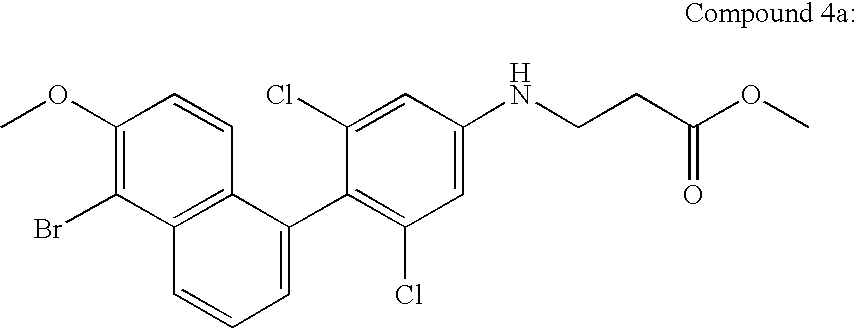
C1(OC)=C(Br)C2=C(C=C1)C(C1=C(Cl)C=C(NCCC(OC)=O)C=C1Cl)=CC=C2
